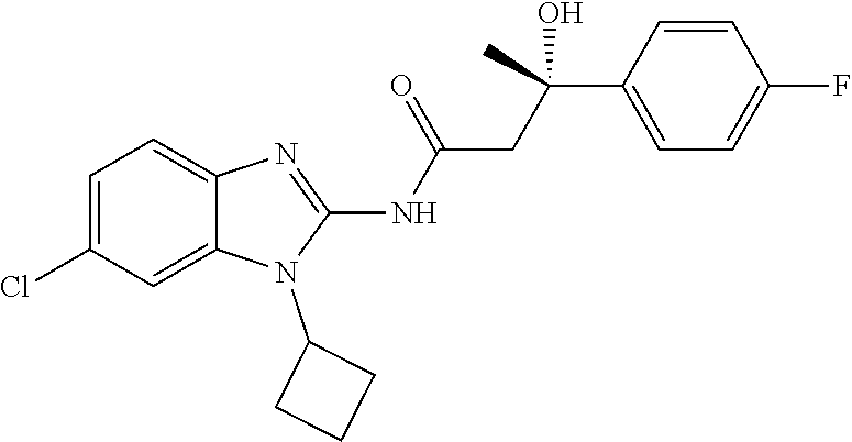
C1=C(Cl)C=C2C(=C1)N=C(NC(=O)CC(C)(C1=CC=C(F)C=C1)O)N2C1CCC1
